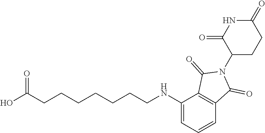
C(CCCNC1=CC=CC2=C1C(=O)N(C1C(=O)NC(=O)CC1)C2=O)CCCC(O)=O
